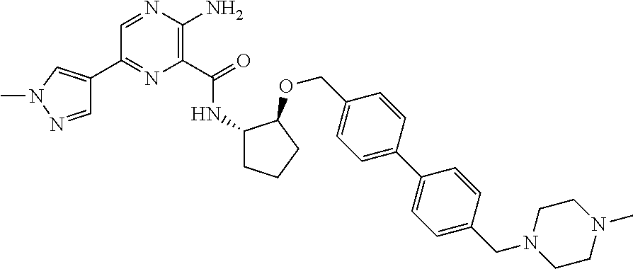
C1(C(=O)NC2CCCC2OCC2=CC=C(C3=CC=C(CN4CCN(C)CC4)C=C3)C=C2)=C(N)N=CC(C2=CN(C)N=C2)=N1
